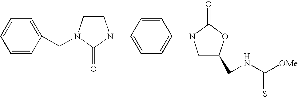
C1CN(CC2=CC=CC=C2)C(=O)N1C1=CC=C(N2CC(CNC([OMe])=S)OC2=O)C=C1
